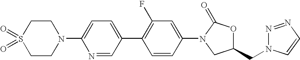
C1CN(C2=CC=C(C3=C(F)C=C(N4C(=O)OC(CN5N=NC=C5)C4)C=C3)C=N2)CCS1(=O)=O
